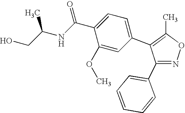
C1(C2=CC=CC=C2)=NOC(C)=C1C1=CC=C(C(NC(CO)C)=O)C(OC)=C1
